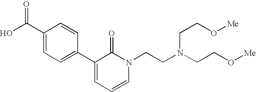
OC(C1=CC=C(C2=CC=CN(CCN(CCO[Me])CCO[Me])C2=O)C=C1)=O
